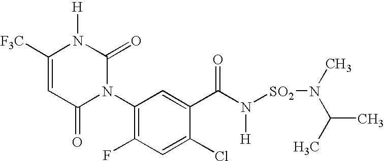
N1(C2=C(F)C=C(Cl)C(C(=O)N([H])[SO2]N(C)C(C)C)=C2)C(=O)N([H])C([F3C])=CC1=O
